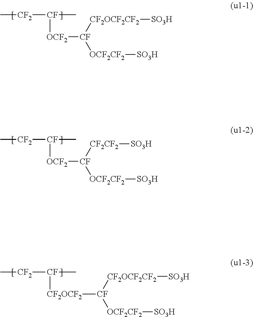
[OCF2]([CF]([CF2OCF2CF2][SO3H])[OCF2CF2][SO3H])[CF]([CF2]C)C.[OCF2]([CF]([CF2CF2][SO3H])[OCF2CF2][SO3H])[CF]([CF2]C)C.[CF2OCF2]([CF]([CF2OCF2CF2][SO3H])[OCF2CF2][SO3H])[CF]([CF2]C)C
